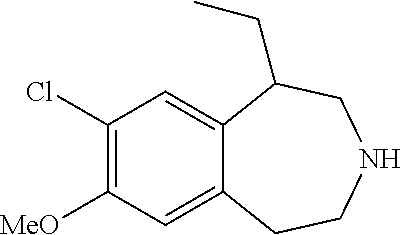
C1(Cl)=C([MeO])C=C2C(=C1)C(CC)CNCC2
